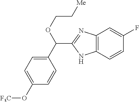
C12=C(C=CC(F)=C1)NC(C(C1=CC=C(O[F3C])C=C1)OCC[Me])=N2
